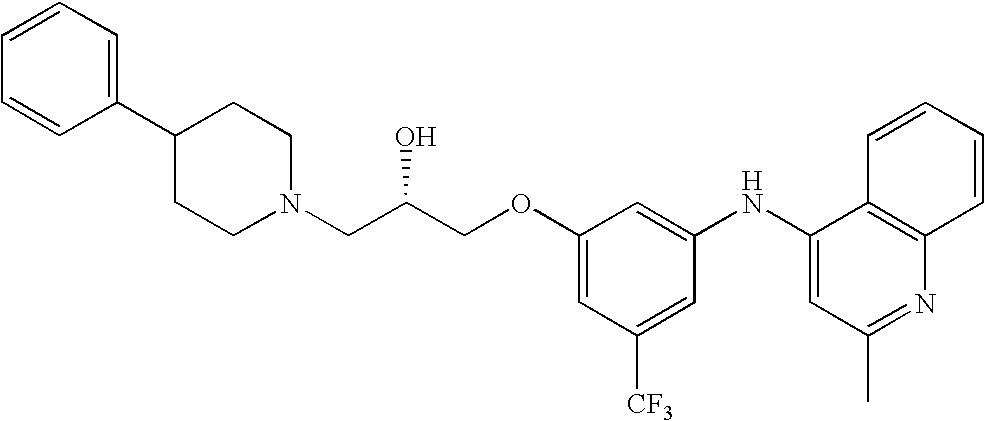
N1(CC(COC2=CC([CF3])=CC(NC3=CC(C)=NC4=C3C=CC=C4)=C2)O)CCC(C2=CC=CC=C2)CC1
